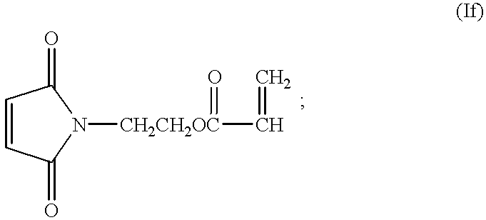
C1=CC(=O)N([CH2CH2OC](=O)C=C)C1=O
